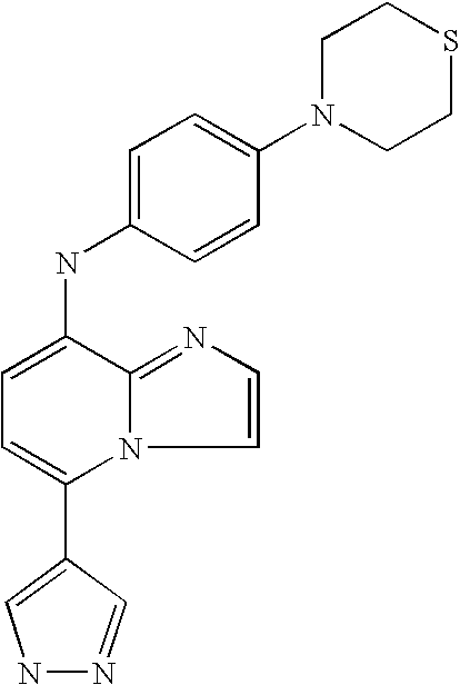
C1(C2=CNN=C2)=CC=C(NC2=CC=C(N3CCSCC3)C=C2)C2=NC=CN12
